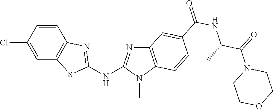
C1=CC2=C(C=C1Cl)SC(NC1=NC3=C(N1C)C=CC(C(NC(C(N1CCOCC1)=O)C)=O)=C3)=N2
